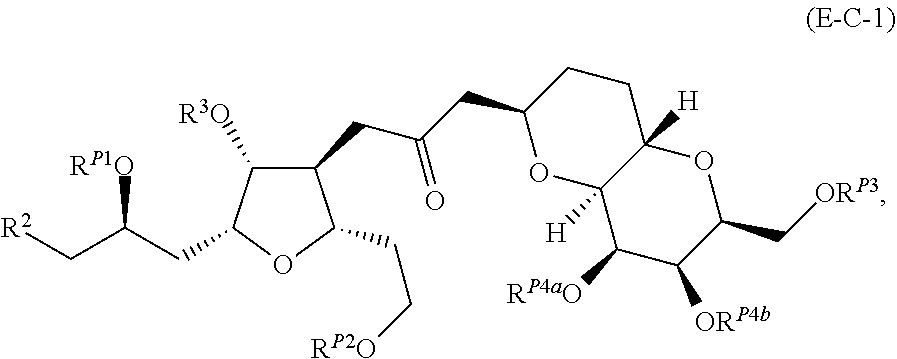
C(C(CC1CCC2([H])C([H])(O1)C([RP4aO])C([ORP4b])C(C[ORP3])O2)=O)C1C([R3O])C(CC(C[R2])[RP1O])OC1CC[RP2O]
